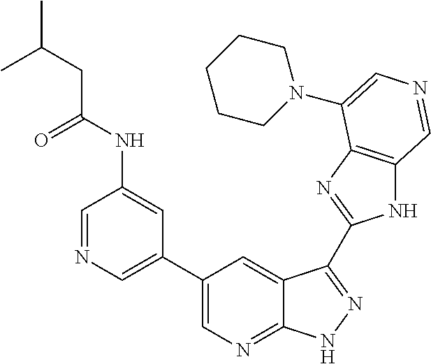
C1=NC=C(C2=CN=C3C(=C2)C(C2=NC4=C(N2)C=NC=C4N2CCCCC2)=NN3)C=C1NC(CC(C)C)=O
